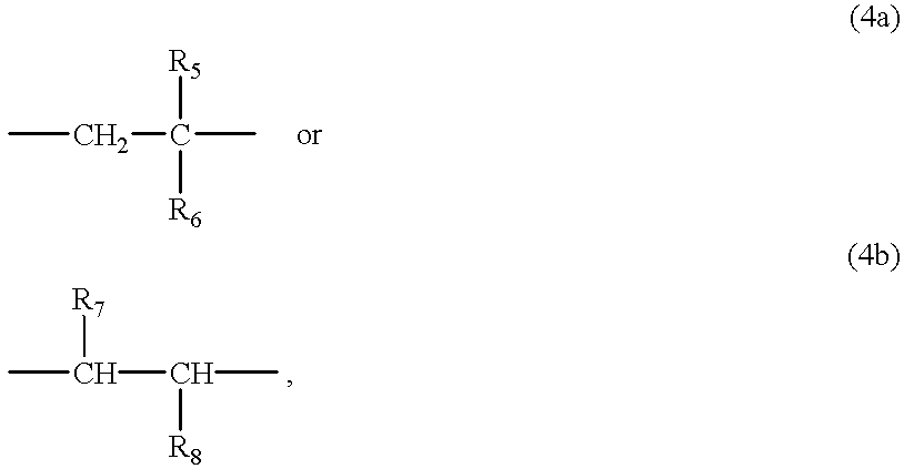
CCC(C)([R6])[R5].CC(C(C)[R8])[R7]
